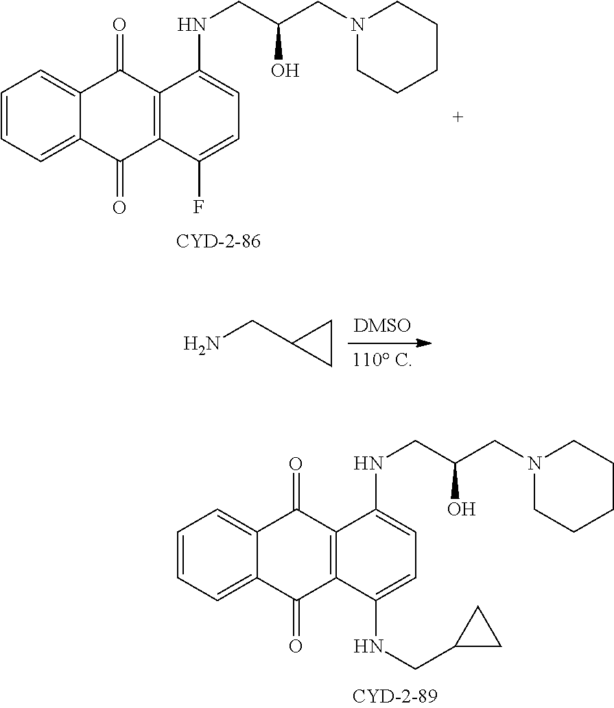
C1=CC=C2C(=C1)C(=O)C1=C(C2=O)C(NCC2CC2)=CC=C1NCC(CN1CCCCC1)O.C1=CC=C2C(=C1)C(=O)C1=C(C2=O)C(F)=CC=C1NCC(CN1CCCCC1)O.NCC1CC1
